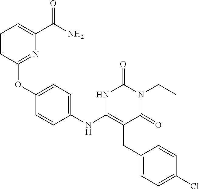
C1(OC2=CC=C(NC3=C(CC4=CC=C(Cl)C=C4)C(=O)N(CC)C(=O)N3)C=C2)=NC(C(=O)N)=CC=C1
